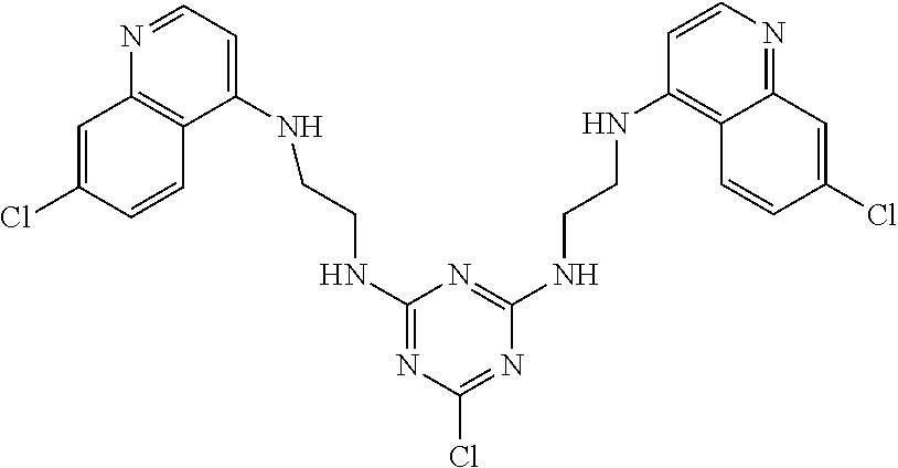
C1(NCCNC2=CC=NC3=C2C=CC(Cl)=C3)=NC(Cl)=NC(NCCNC2=C3C(=NC=C2)C=C(Cl)C=C3)=N1
